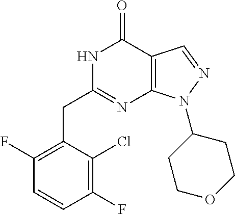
N1C(CC2=C(F)C=CC(F)=C2Cl)=NC2=C(C1=O)C=NN2C1CCOCC1
